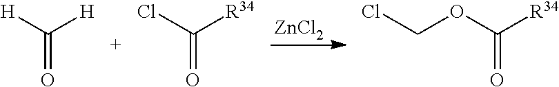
C(=O)([H])[H].C(=O)(Cl)[R34].[ZnCl2].C(Cl)OC([R34])=O
